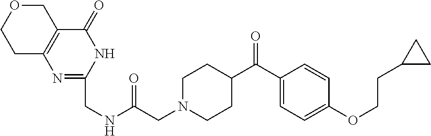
C1(C(C2CCN(CC(NCC3=NC4=C(C(=O)N3)COCC4)=O)CC2)=O)=CC=C(OCCC2CC2)C=C1
